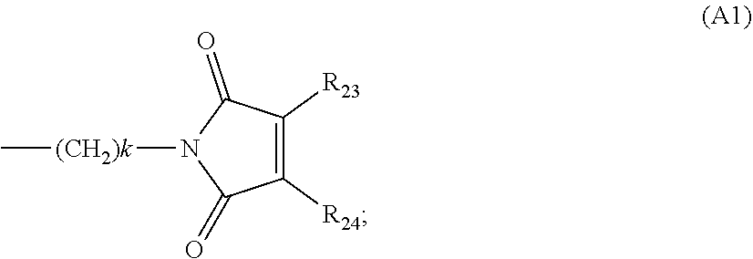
C1([R24])=C([R23])C(=O)N([(CH2)k]C)C1=O
